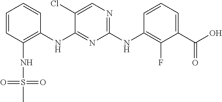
C1=CC(NS(=O)(C)=O)=C(NC2=NC(NC3=C(F)C(C(O)=O)=CC=C3)=NC=C2Cl)C=C1
